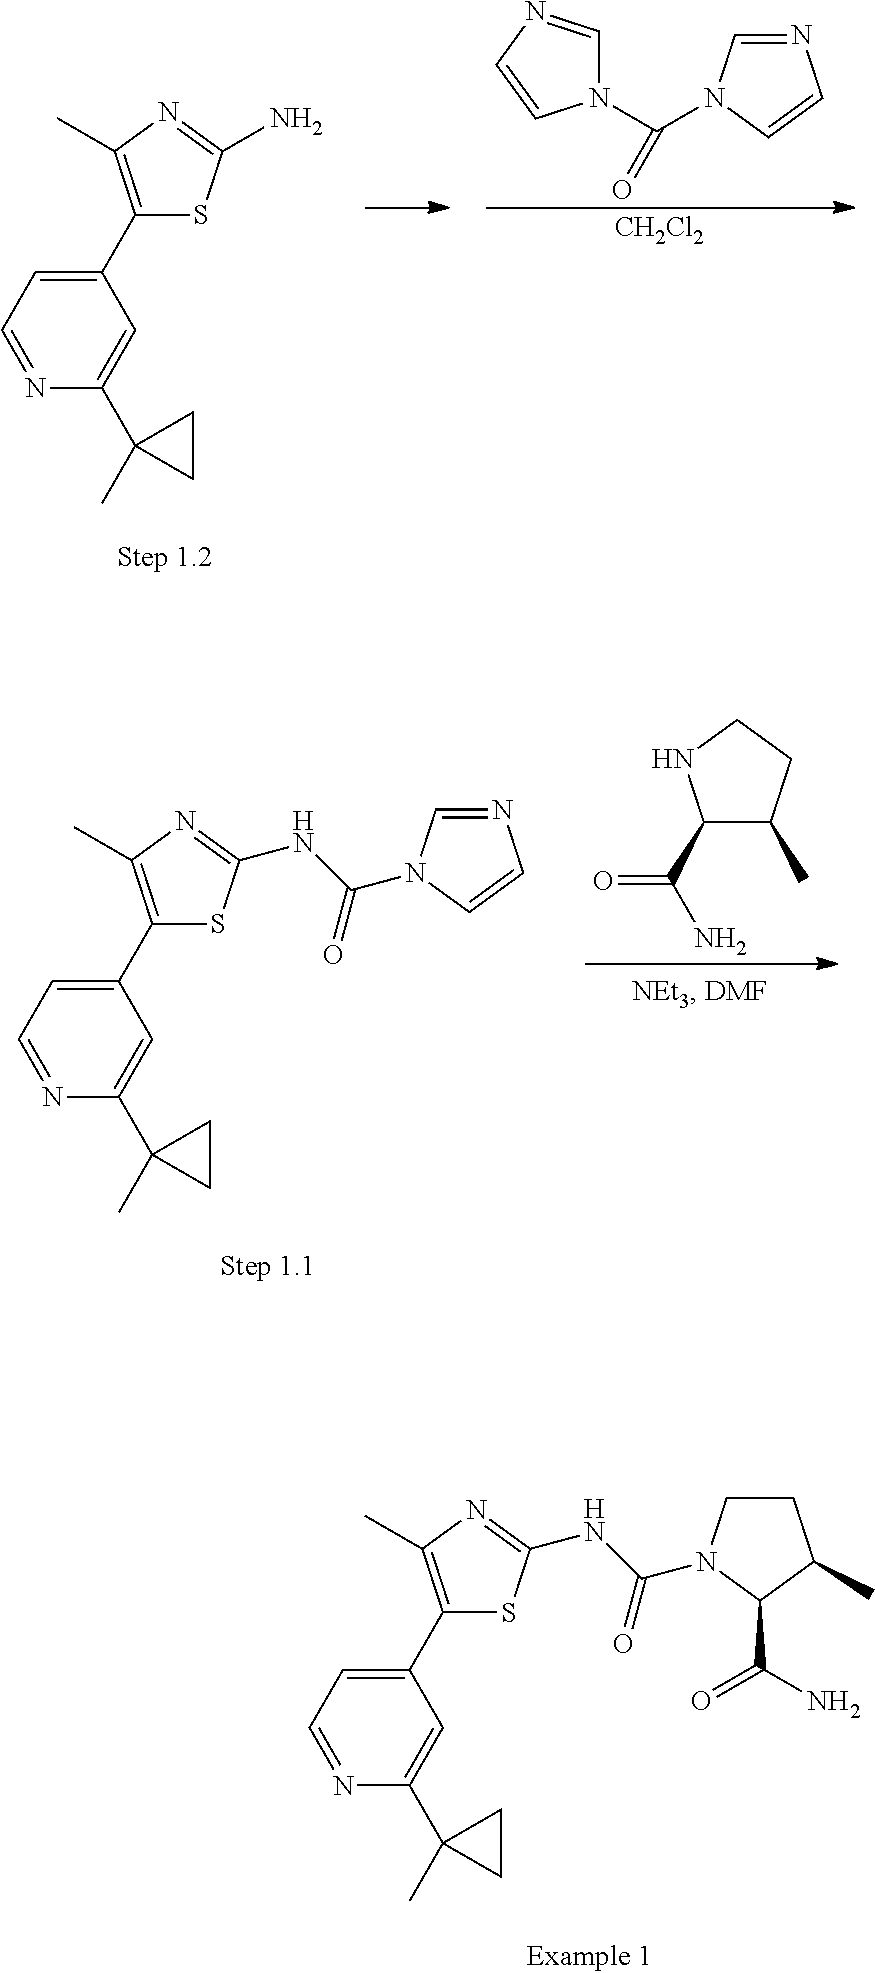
C1(C2=CC=NC(C3(C)CC3)=C2)=C(C)N=C(N)S1.N1=CN(C(N2C=NC=C2)=O)C=C1.[CH2Cl2].C1(C2=CC=NC(C3(C)CC3)=C2)=C(C)N=C(NC(N2C=NC=C2)=O)S1.C1(C(N)=O)C(C)CCN1.C1(C2=CC=NC(C3(C)CC3)=C2)=C(C)N=C(NC(N2CCC(C)C2C(N)=O)=O)S1
